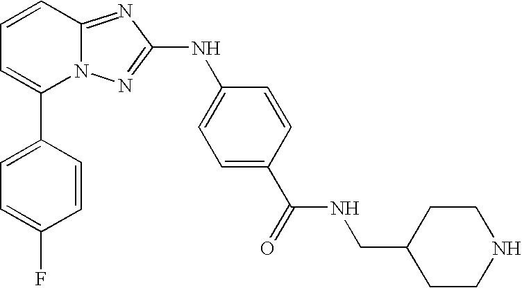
C1(C2=CC=CC3=NC(NC4=CC=C(C(NCC5CCNCC5)=O)C=C4)=NN23)=CC=C(F)C=C1
